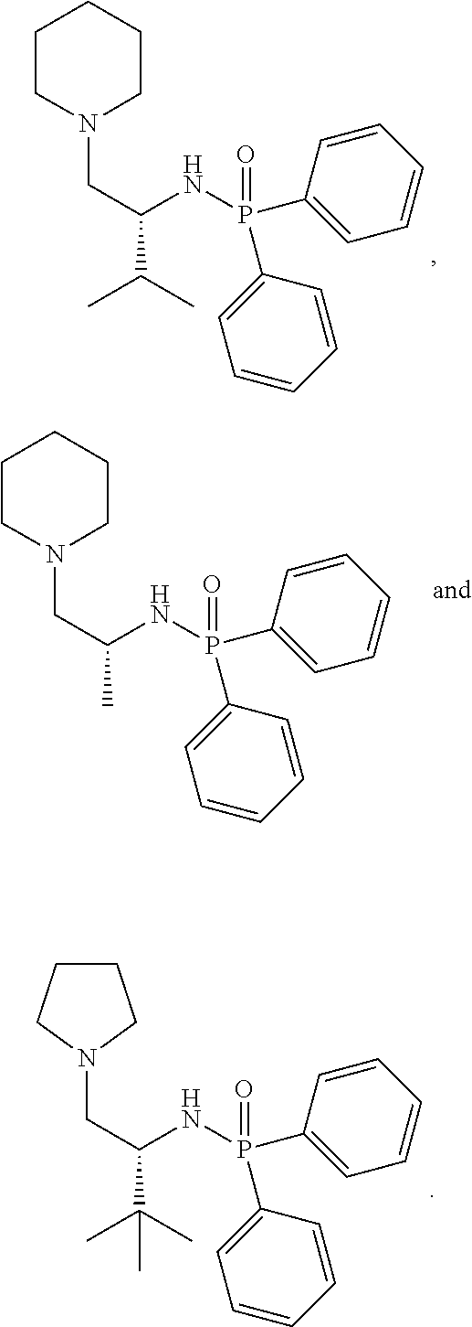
N1(CC(C(C)C)NP(C2=CC=CC=C2)(=O)C2=CC=CC=C2)CCCCC1.N1(CC(C)NP(C2=CC=CC=C2)(=O)C2=CC=CC=C2)CCCCC1.N1(CC(C(C)(C)C)NP(C2=CC=CC=C2)(=O)C2=CC=CC=C2)CCCC1
